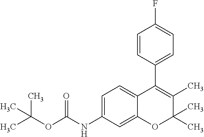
C1=C(NC(OC(C)(C)C)=O)C=C2C(=C1)C(C1=CC=C(F)C=C1)=C(C)C(C)(C)O2
